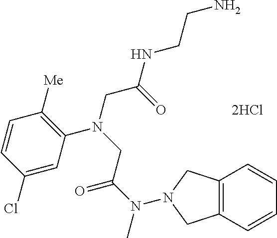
[2HCl].C1=C(Cl)C=CC([Me])=C1N(CC(NCCN)=O)CC(N(C)N1CC2=C(C=CC=C2)C1)=O
